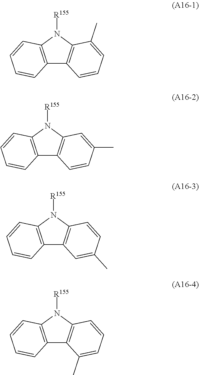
C12=C(N([R155])C3=C1C=CC=C3C)C=CC=C2.C12=C(N([R155])C3=C1C=CC(C)=C3)C=CC=C2.C12=C(N([R155])C3=C1C(C)=CC=C3)C=CC=C2.C12=C(N([R155])C3=C1C=C(C)C=C3)C=CC=C2
